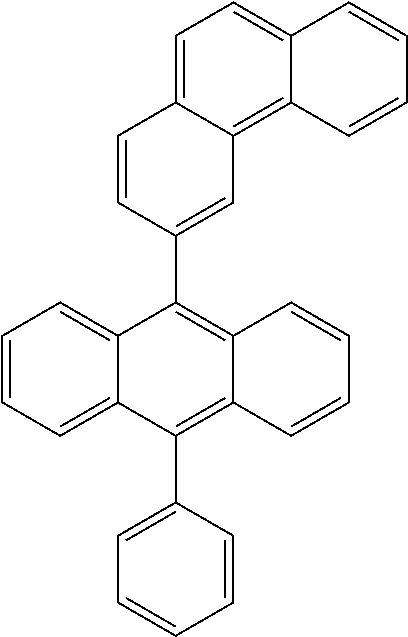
C1=CC=C2C(=C1)C(C1=CC3=C4C(=CC=C3C=C1)C=CC=C4)=C1C(=C2C2=CC=CC=C2)C=CC=C1
